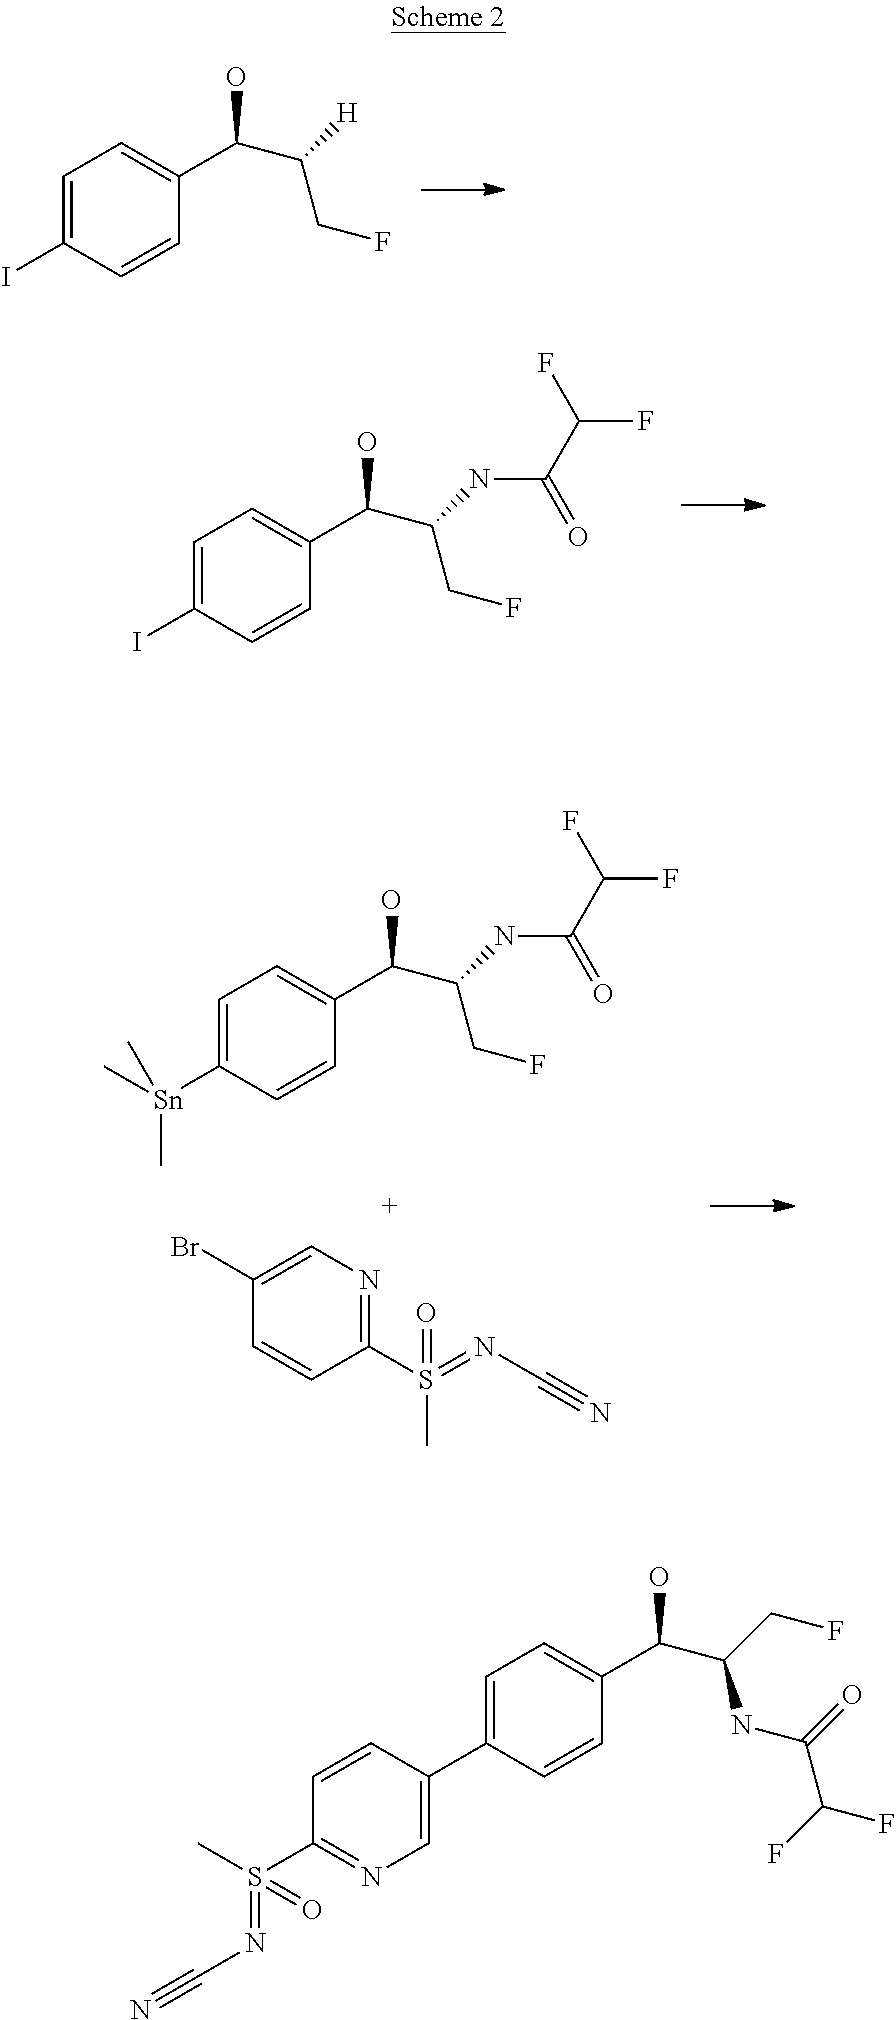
C1=C(I)C=CC(C(C([H])CF)O)=C1.C1=C(I)C=CC(C(C(NC(C(F)F)=O)CF)O)=C1.C1=C([Sn](C)(C)C)C=CC(C(C(NC(C(F)F)=O)CF)O)=C1.C1(Br)=CN=C(S(=NC#N)(C)=O)C=C1.C1=C(C2=CN=C(S(C)(=NC#N)=O)C=C2)C=CC(C(C(CF)NC(C(F)F)=O)O)=C1
